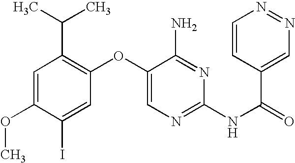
C1=C(OC)C(I)=CC(OC2=CN=C(NC(=O)C3=CN=NC=C3)N=C2N)=C1C(C)C
